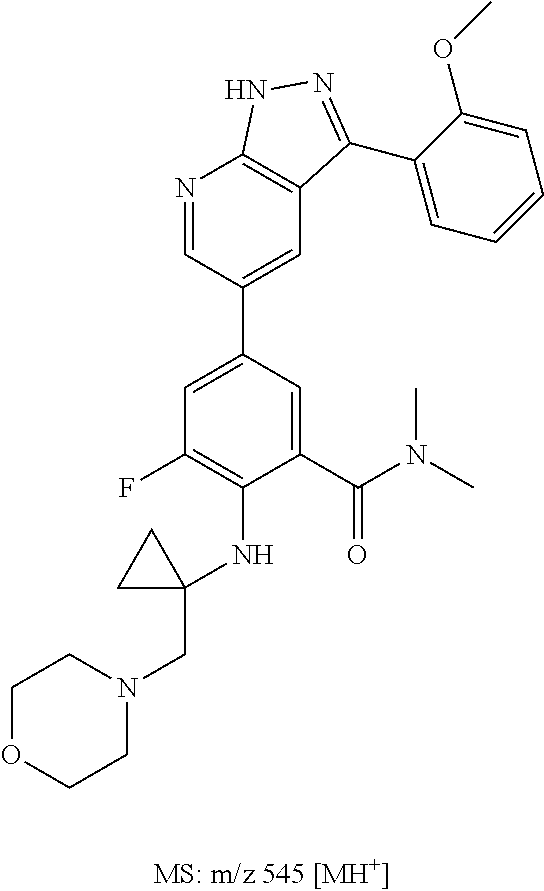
C1=C(C(N(C)C)=O)C(NC2(CN3CCOCC3)CC2)=C(F)C=C1C1=CC2=C(N=C1)NN=C2C1=CC=CC=C1OC
